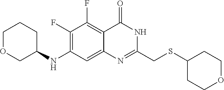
C1(F)=C(NC2CCCOC2)C=C2C(=C1F)C(=O)NC(CSC1CCOCC1)=N2
